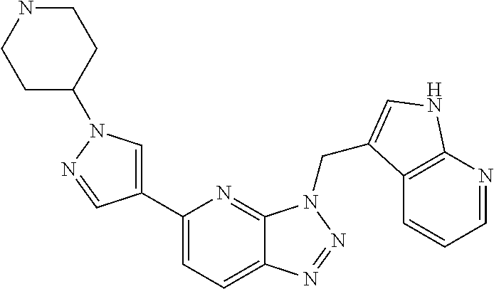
C1(C2=CN(C3CCNCC3)N=C2)=CC=C2C(=N1)N(CC1=CNC3=C1C=CC=N3)N=N2
